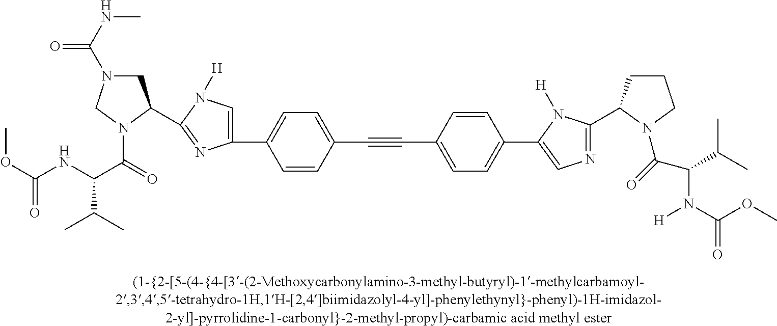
C1(C2=CN([H])C(C3CN(C(NC)=O)CN3C(=O)C(NC(OC)=O)C(C)C)=N2)=CC=C(C#CC2=CC=C(C3=CN=C(C4CCCN4C(=O)C(C(C)C)N(C(OC)=O)[H])N3[H])C=C2)C=C1
